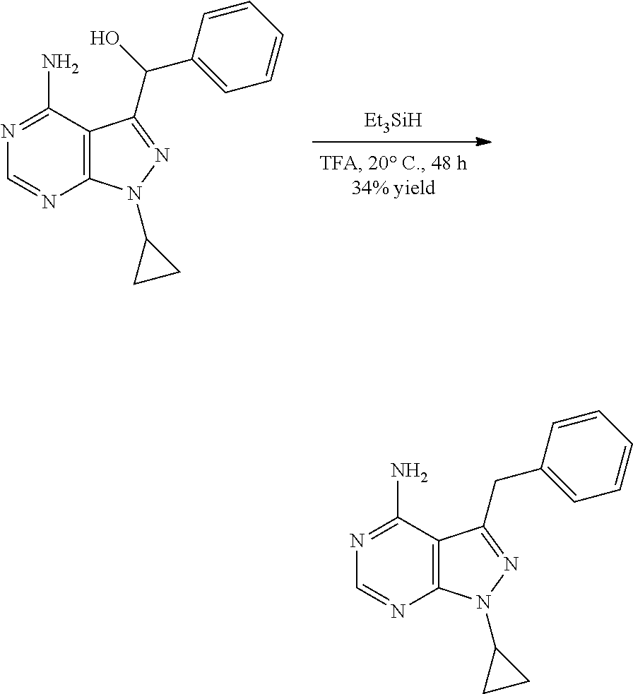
C12=C(N(C3CC3)N=C1C(O)C1=CC=CC=C1)N=CN=C2N.[Et3SiH].C12=C(N(C3CC3)N=C1CC1=CC=CC=C1)N=CN=C2N
